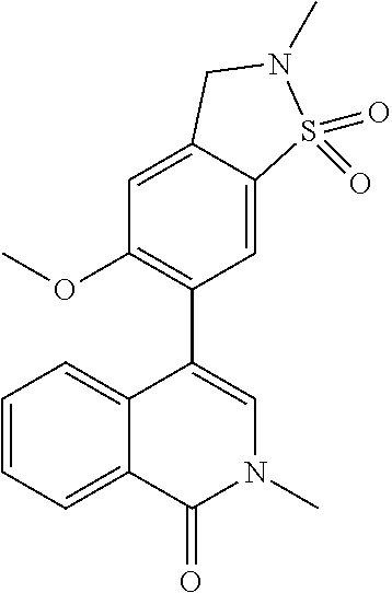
C1(OC)=C(C2=CN(C)C(=O)C3=CC=CC=C23)C=C2C(=C1)CN(C)S2(=O)=O
